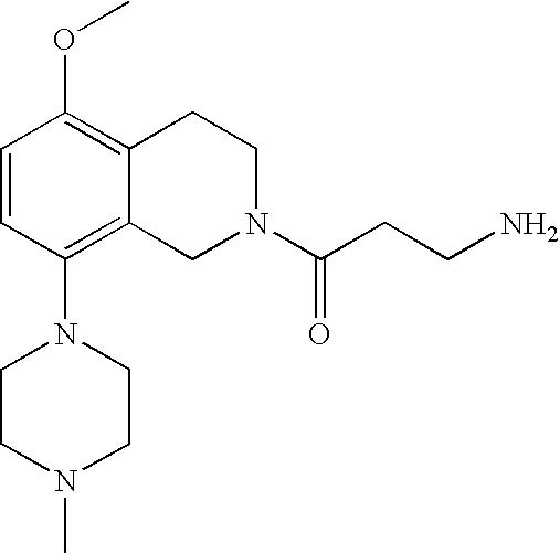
C1=CC(N2CCN(C)CC2)=C2C(=C1OC)CCN(C(CCN)=O)C2
